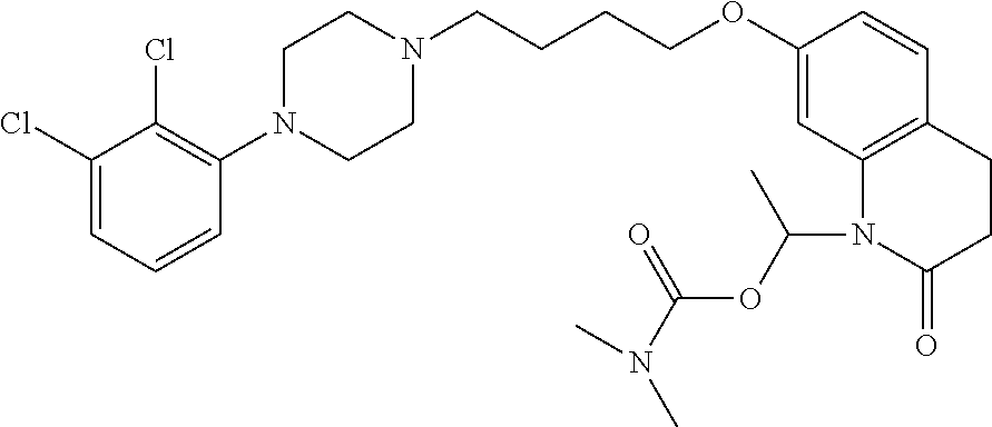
C1(Cl)=CC=CC(N2CCN(CCCCOC3=CC4=C(C=C3)CCC(=O)N4C(C)OC(=O)N(C)C)CC2)=C1Cl
